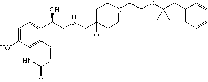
C1=C(O)C2=C(C(C(CNCC3(O)CCN(CCOC(CC4=CC=CC=C4)(C)C)CC3)O)=C1)C=CC(=O)N2
